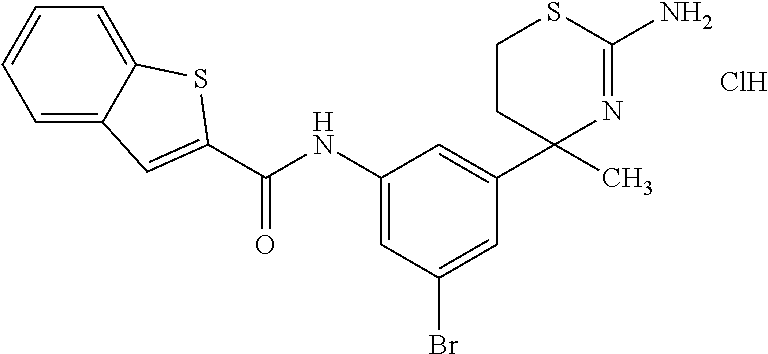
C1=C2C(=CC=C1)SC(C(NC1=CC(Br)=CC(C3(C)N=C(N)SCC3)=C1)=O)=C2.Cl
